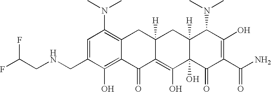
N(CC1=CC(N(C)C)=C2C(=C1O)C(=O)C1=C(O)C3(O)C([H])(CC1([H])C2)C(N(C)C)C(O)=C(C(N)=O)C3=O)CC(F)F
